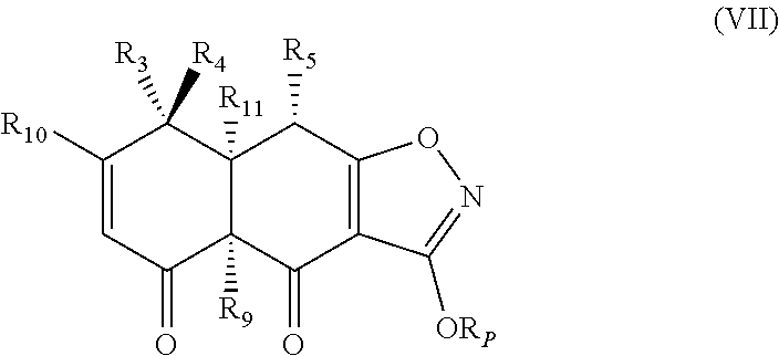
C1([R10])=CC(=O)C2([R9])C([R11])(C1([R4])[R3])C([R5])C1=C(C2=O)C([ORP])=NO1
